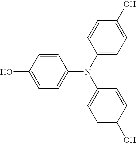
C1=C(O)C=CC(N(C2=CC=C(O)C=C2)C2=CC=C(O)C=C2)=C1
